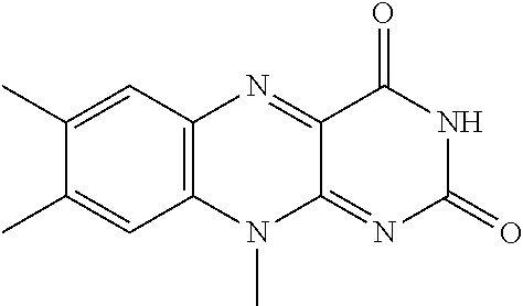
C1(C)=CC2=C(C=C1C)N(C)C1=NC(=O)NC(=O)C1=N2
